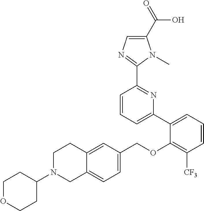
C1N(C2CCOCC2)CC2=CC=C(COC3=C([CF3])C=CC=C3C3=CC=CC(C4=NC=C(C(=O)O)N4C)=N3)C=C2C1
